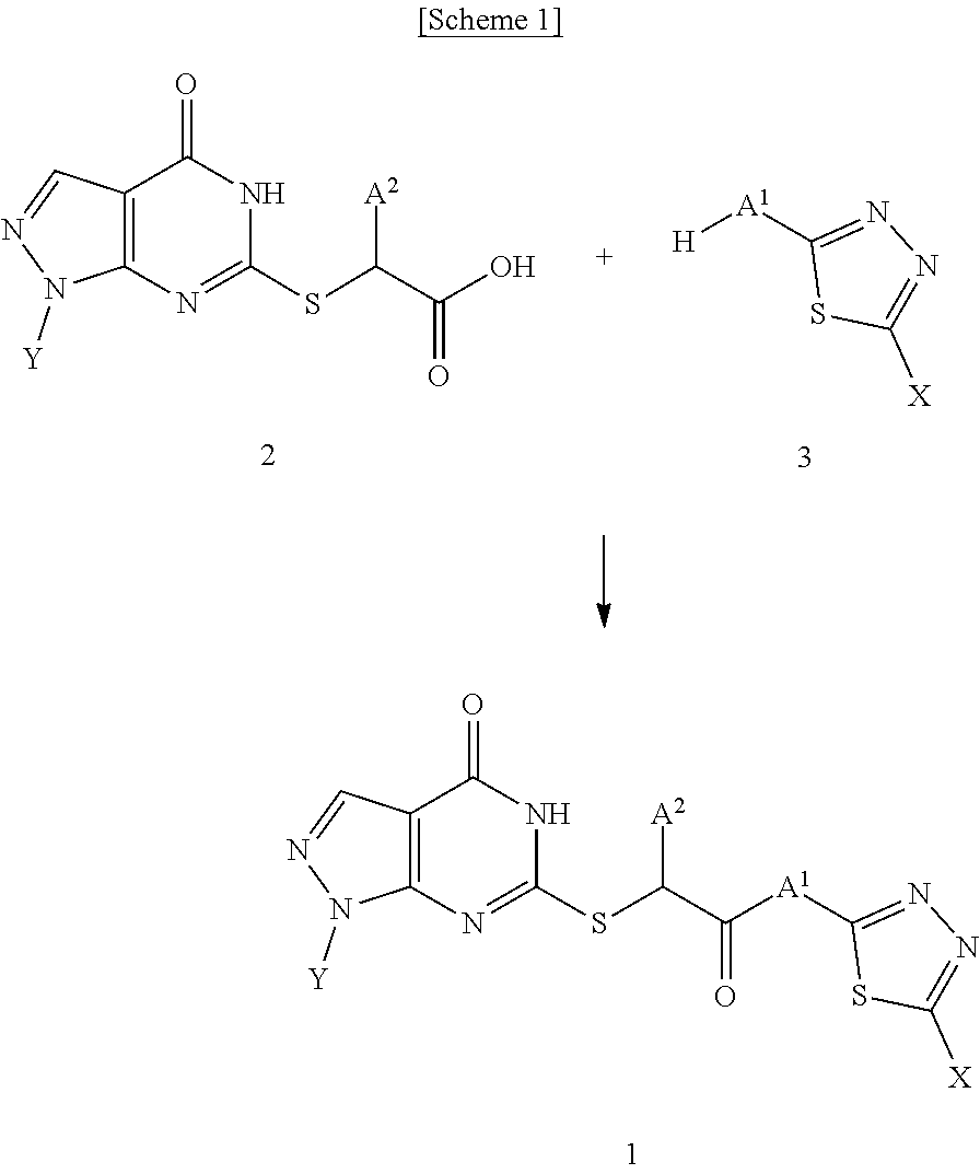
N1=C(SC(C([A1]C2=NN=C([X])S2)=O)[A2])NC(=O)C2=C1N([Y])N=C2.C(C(=O)O)(SC1=NC2=C(C=NN2[Y])C(=O)N1)[A2].C1([A1][H])=NN=C([X])S1
